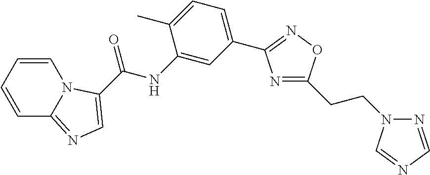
C1=CC=CN2C1=NC=C2C(NC1=CC(C2=NOC(CCN3N=CN=C3)=N2)=CC=C1C)=O
